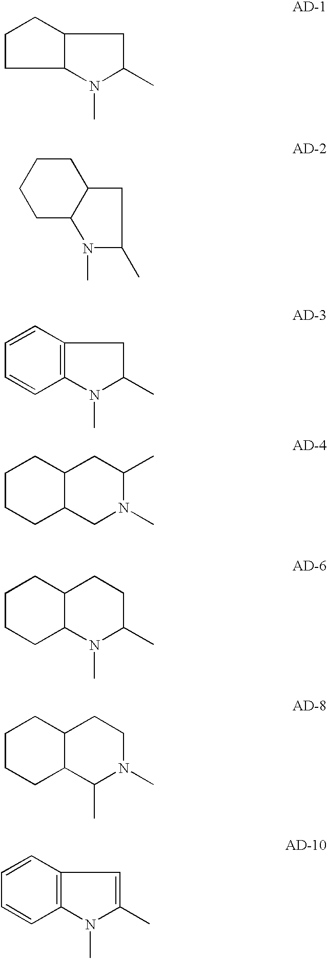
C1CC2C(C1)CC(C)N2C.C1C2C(CCC1)CC(C)N2C.C1=CC2=C(N(C)C(C)C2)C=C1.C1CCC2C(C1)CC(C)N(C)C2.C1CCC2C(C1)CCC(C)N2C.C1CCC2C(C1)CCN(C)C2C.C1=CC2=C(N(C)C(C)=C2)C=C1
